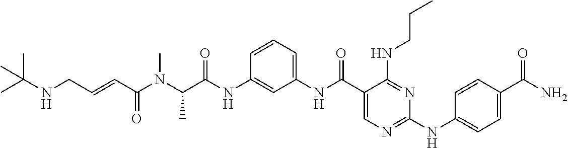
C1(NC(=O)C(N(C(C=CCNC(C)(C)C)=O)C)C)=CC(NC(C2=CN=C(NC3=CC=C(C(N)=O)C=C3)N=C2NCCC)=O)=CC=C1
